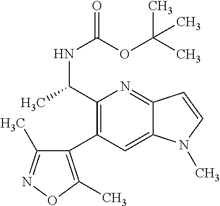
C1(C(NC(=O)OC(C)(C)C)C)=C(C2=C(C)ON=C2C)C=C2C(=N1)C=CN2C
